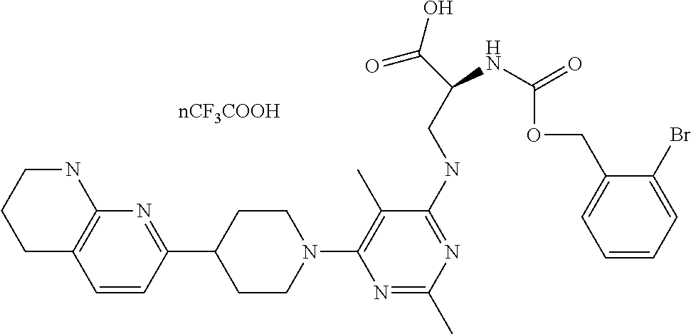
C1C2=C(NCC1)N=C(C1CCN(C3=C(C)C(NCC(C(=O)O)NC(OCC4=CC=CC=C4Br)=O)=NC(C)=N3)CC1)C=C2
